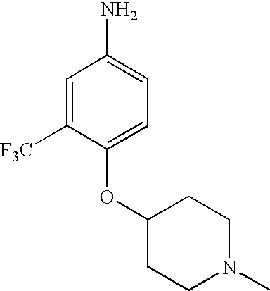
C1=C([F3C])C(OC2CCN(C)CC2)=CC=C1N
